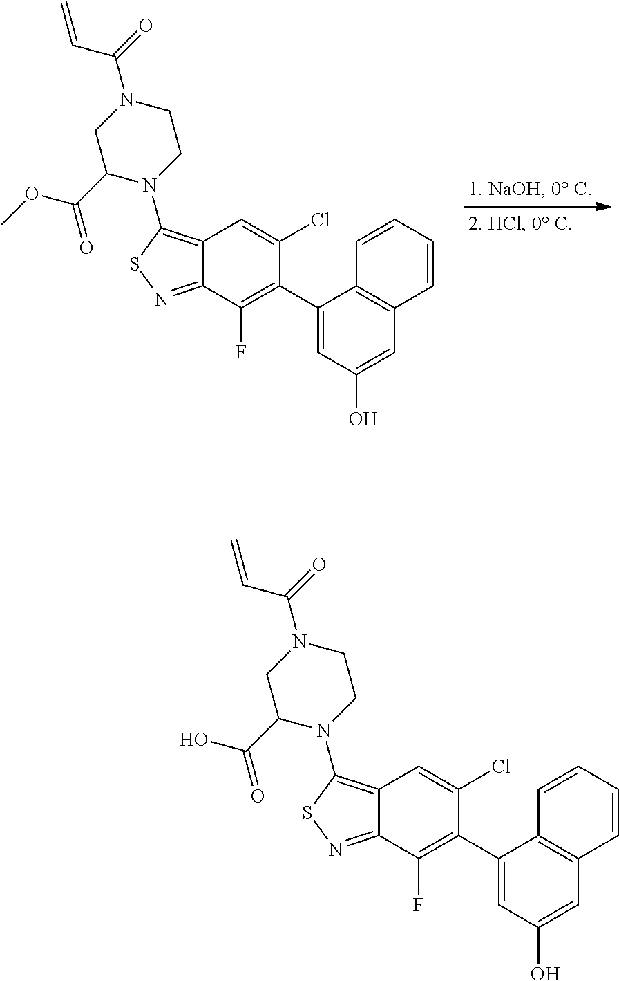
C1(C2=C(F)C3=NSC(N4CCN(C(=O)C=C)CC4C(=O)OC)=C3C=C2Cl)=CC(O)=CC2=C1C=CC=C2.C1(C2=C(F)C3=NSC(N4CCN(C(=O)C=C)CC4C(=O)O)=C3C=C2Cl)=CC(O)=CC2=C1C=CC=C2
